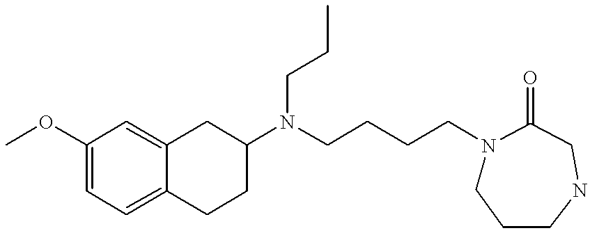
C1(OC)=CC=C2C(=C1)CC(N(CCCCN1CCCNCC1=O)CCC)CC2
